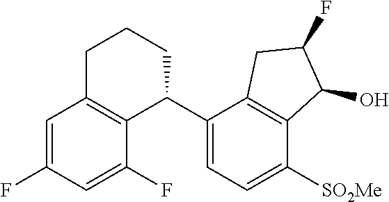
C1=C(F)C=C(F)C2=C1CCCC2C1=CC=C([SO2Me])C2=C1CC(F)C2O
